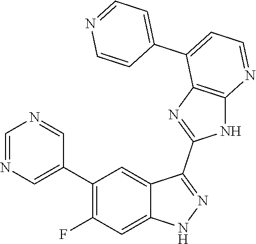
C1=NC=C(C2=C(F)C=C3C(=C2)C(C2=NC4=C(N2)N=CC=C4C2=CC=NC=C2)=NN3)C=N1
